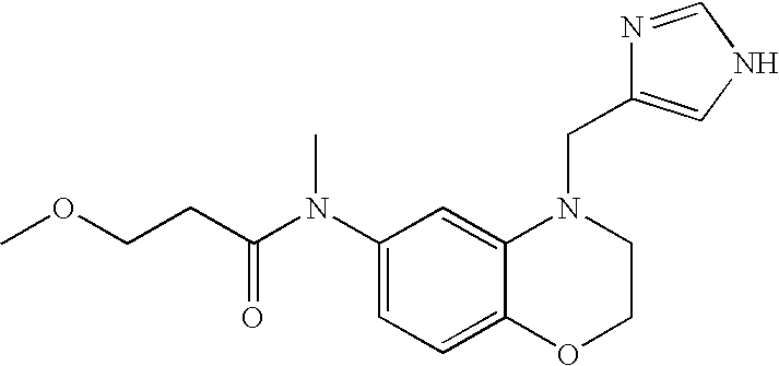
C1(N(C(CCOC)=O)C)=CC=C2C(=C1)N(CC1=CNC=N1)CCO2
